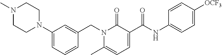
N1(C)CCN(C2=CC=CC(CN3C(=O)C(C(NC4=CC=C([OCF3])C=C4)=O)=CC=C3C)=C2)CC1
